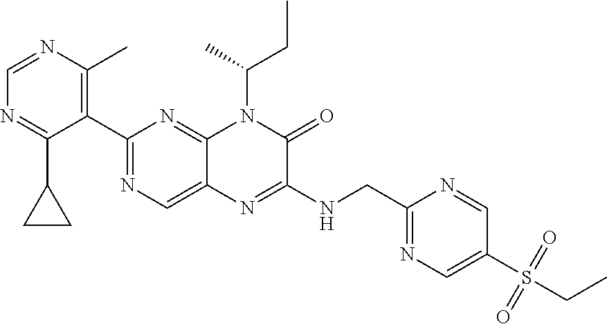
C1=NC(C)=C(C2=NC=C3C(=N2)N(C(CC)C)C(=O)C(NCC2=NC=C(S(CC)(=O)=O)C=N2)=N3)C(C2CC2)=N1
